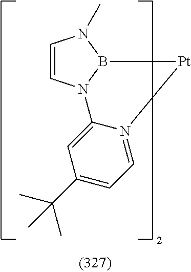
C1=CN2B(N1C)[Pt]N1=CC=C(C(C)(C)C)C=C21
